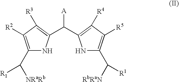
C1(C([NRaRb])[R1])=C([R2])C([R3])=C(C([A])C2=C([R4])C([R5])=C(C([RbRaN])[R1])N2)N1
